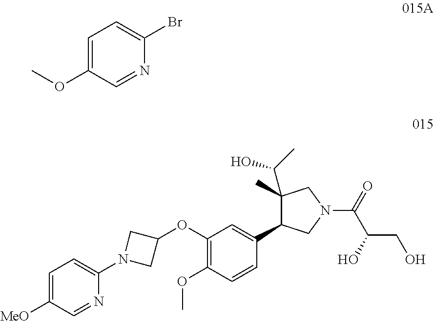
C1=C(OC)C=NC(Br)=C1.C1=C([MeO])C=NC(N2CC(OC3=C(OC)C=CC(C4C(C(O)C)(C)CN(C(C(CO)O)=O)C4)=C3)C2)=C1
